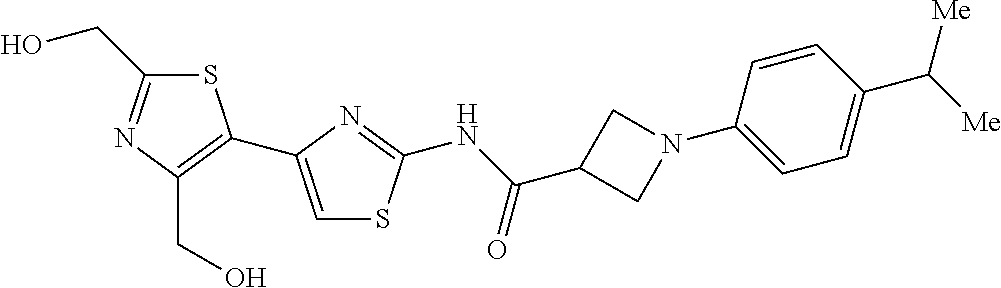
S1C(CO)=NC(CO)=C1C1=CSC(NC(=O)C2CN(C3=CC=C(C([Me])[Me])C=C3)C2)=N1
